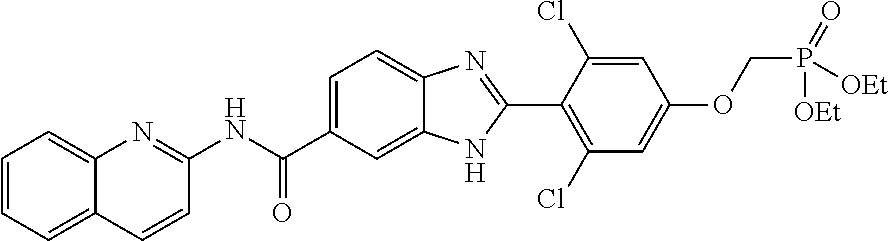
C12=CC=CC=C1C=CC(NC(C1=CC=C3C(=C1)NC(C1=C(Cl)C=C(OCP(=O)([OEt])[OEt])C=C1Cl)=N3)=O)=N2
